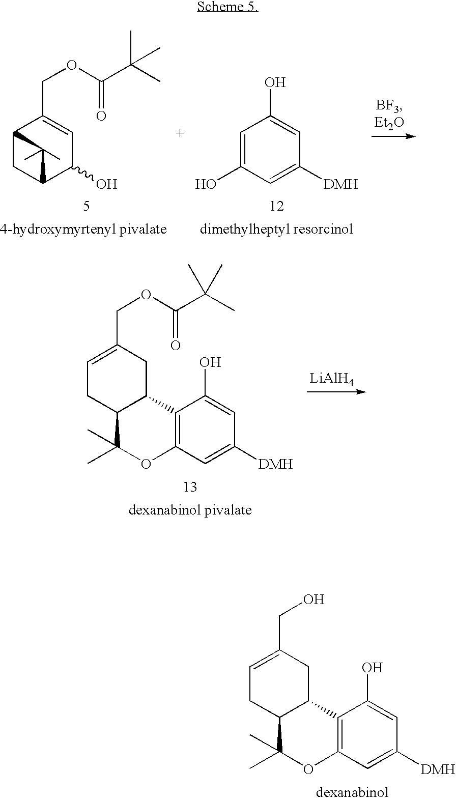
C1=C(COC(C(C)(C)C)=O)CC2C(C1)C(C)(C)OC1=C2C(O)=CC([DMH])=C1.[LiAlH4].C1=C(CO)CC2C(C1)C(C)(C)OC1=C2C(O)=CC([DMH])=C1.C12CC(C(O)C=C1COC(C(C)(C)C)=O)C2(C)C.C1=C(O)C=C([DMH])C=C1O
